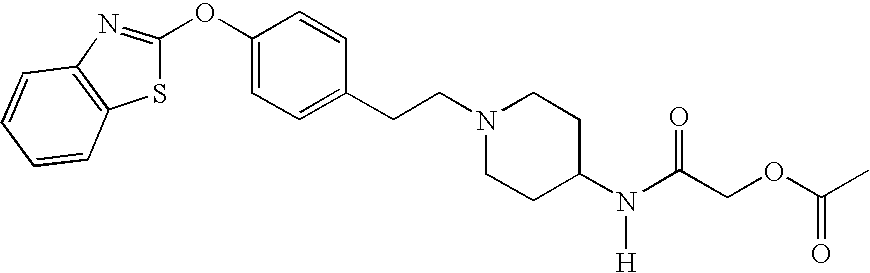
C1=CC=CC2=C1N=C(OC1=CC=C(CCN3CCC(N(C(COC(C)=O)=O)[H])CC3)C=C1)S2
